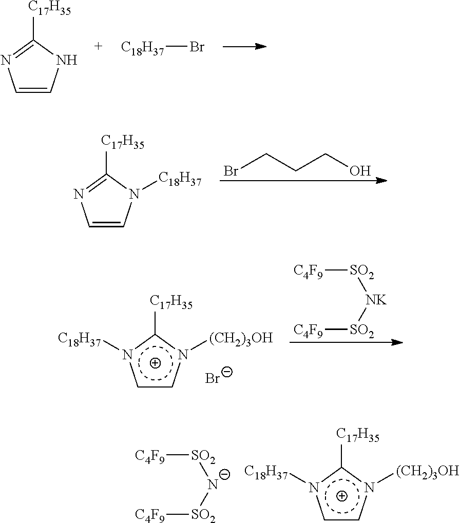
[C17H35]C1=NC=CN1.[C18H37]Br.[C17H35]C1=NC=CN1[C18H37].BrCCCO.c1cn([(CH2)3OH])c([C17H35])n1[C18H37].[Br-].[SO2]([NK][SO2][C4F9])[C4F9].c1cn([(CH2)3OH])c([C17H35])n1[C18H37].[SO2]([N-][SO2][C4F9])[C4F9]
